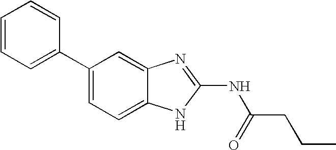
C1(C2=CC=CC=C2)=CC=C2C(=C1)N=C(NC(CCC)=O)N2
